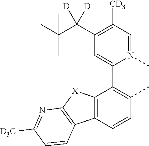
C12=C(C=CC(C)=C1C1=CC(C(C(C)(C)C)([D])[D])=C([CD3])C=N1C)C1=C([X]2)N=C([D3C])C=C1
